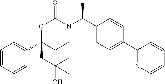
C1=CC=CC(C2(CC(O)(C)C)CCN(C(C3=CC=C(C4=NC=CC=C4)C=C3)C)C(=O)O2)=C1
